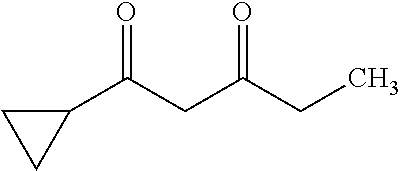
C1(C(CC(CC)=O)=O)CC1
